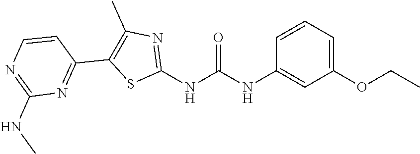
C1(OCC)=CC=CC(NC(NC2=NC(C)=C(C3=NC(NC)=NC=C3)S2)=O)=C1
